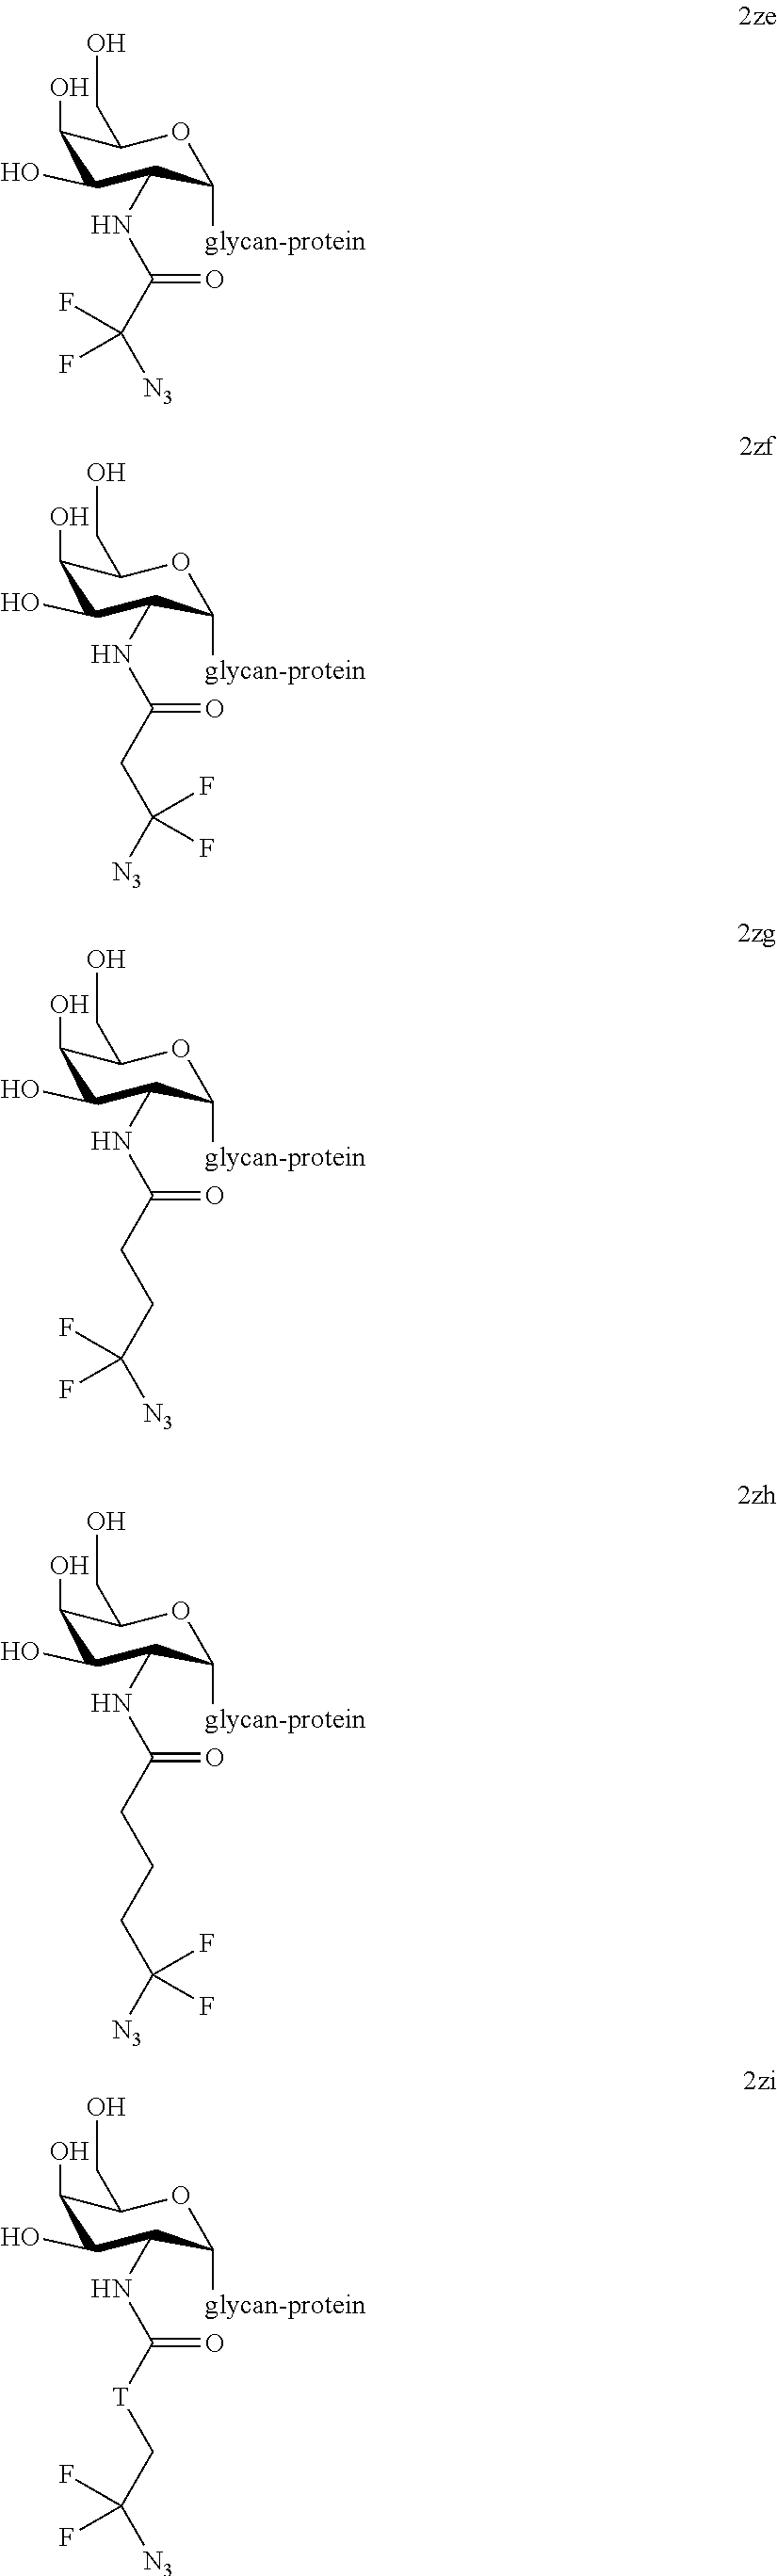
OC1C(O)C(NC(=O)C([N3])(F)F)C([glycan-protein])OC1CO.OC1C(O)C(NC(=O)CC(F)([N3])F)C([glycan-protein])OC1CO.OC1C(O)C(NC(=O)CCC([N3])(F)F)C([glycan-protein])OC1CO.OC1C(O)C(NC(=O)CCCC(F)([N3])F)C([glycan-protein])OC1CO.OC1C(O)C(NC(=O)[T]CC([N3])(F)F)C([glycan-protein])OC1CO
